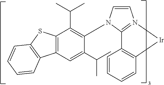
C12=C(SC3=C1C=CC=C3)C(C(C)C)=C(N1C=CN3=C1C1=C(C=CC=C1)[Ir]3)C(C(C)C)=C2
